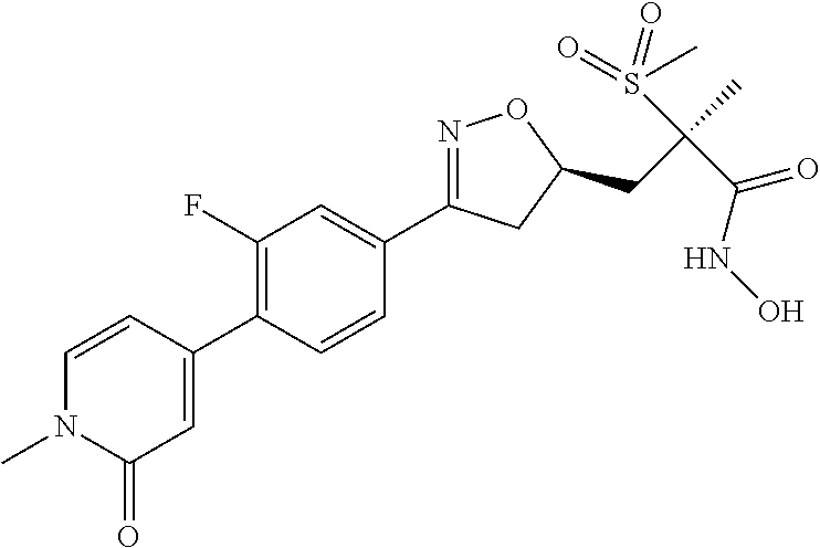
C1(C2=CC(=O)N(C)C=C2)=C(F)C=C(C2=NOC(CC(C)(S(=O)(C)=O)C(NO)=O)C2)C=C1
